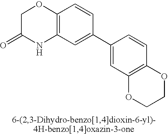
C12=C(C=C(C3=CC4=C(C=C3)OCCO4)C=C1)NC(=O)CO2
